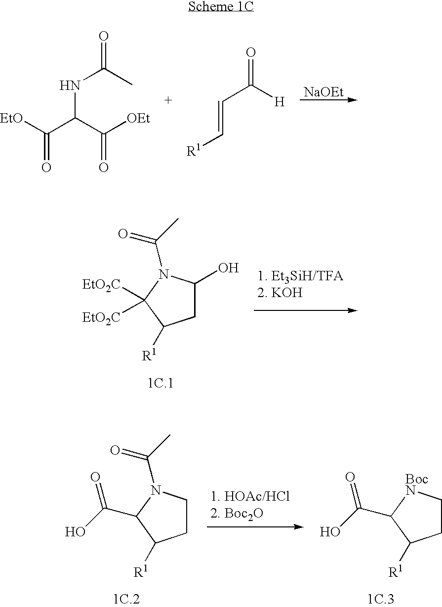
[EtO]C(C(C([OEt])=O)NC(=O)C)=O.[R1]C=CC(=O)[H].[NaOEt].C1C(O)N(C(C)=O)C([EtO2C])([EtO2C])C1[R1].C1C[BocN]C(C(O)=O)C1[R1].C1CN(C(C)=O)C(C(O)=O)C1[R1]
